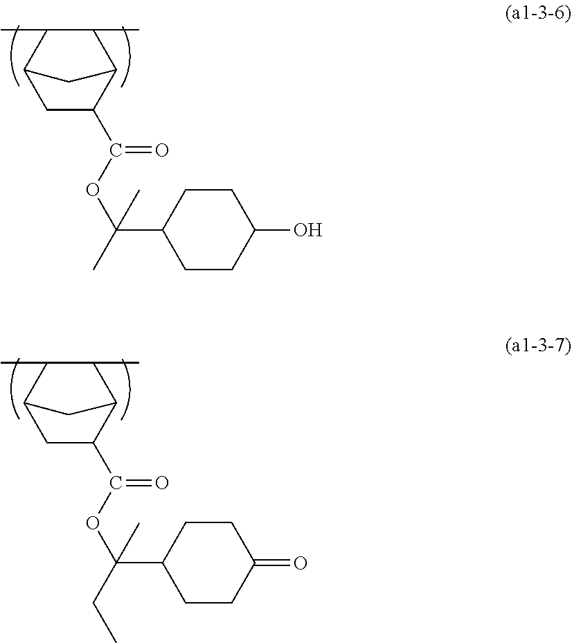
C1C(C(OC(C)(C2CCC(O)CC2)C)=O)C2C(C)C(C)C1C2.C1C(C(OC(CC)(C2CCC(=O)CC2)C)=O)C2C(C)C(C)C1C2
